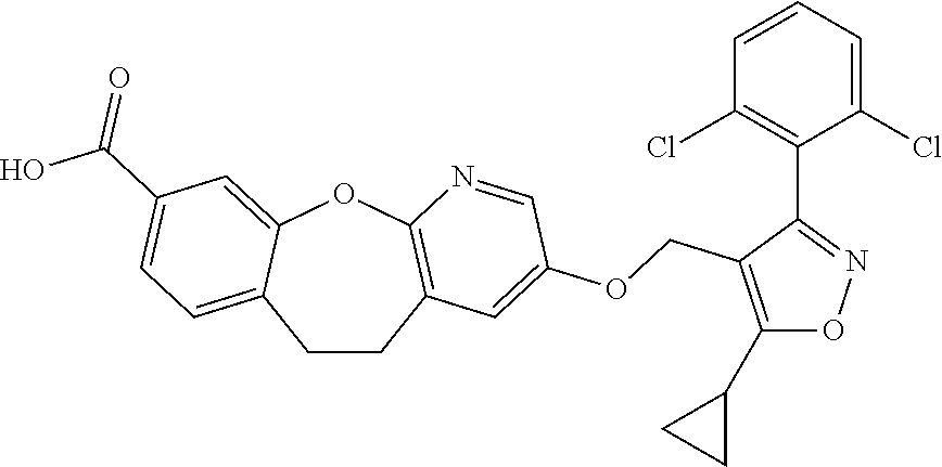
C1CC2=C(OC3=CC(C(O)=O)=CC=C13)N=CC(OCC1=C(C3CC3)ON=C1C1=C(Cl)C=CC=C1Cl)=C2
